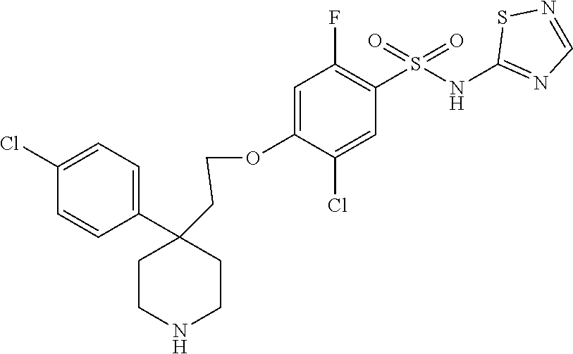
C1=C(OCCC2(C3=CC=C(Cl)C=C3)CCNCC2)C(Cl)=CC(S(NC2=NC=NS2)(=O)=O)=C1F
